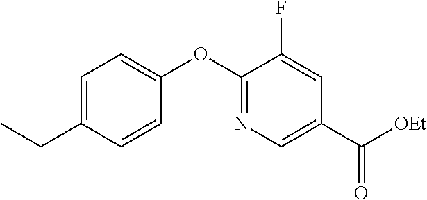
C1=C(CC)C=CC(OC2=NC=C(C([OEt])=O)C=C2F)=C1
